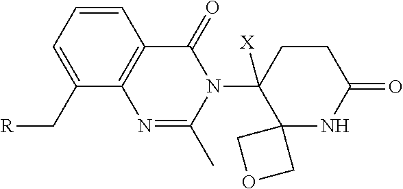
C1=CC=C(C[R])C2=C1C(=O)N(C1([X])C3(NC(=O)CC1)COC3)C(C)=N2
